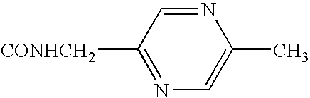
C1([CONHCH2])=NC=C(C)N=C1
